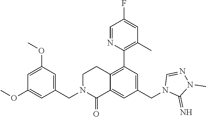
C1(OC)=CC(OC)=CC(CN2C(=O)C3=CC(CN4C(=N)N(C)N=C4)=CC(C4=C(C)C=C(F)C=N4)=C3CC2)=C1
